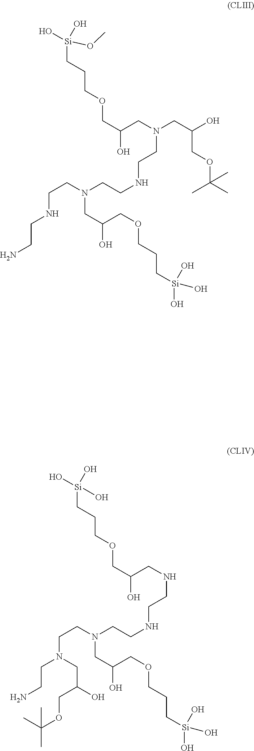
[Si](CCCOCC(CN(CC(O)COC(C)(C)C)CCNCCN(CCNCCN)CC(COCCC[Si](O)(O)O)O)O)(OC)(O)O.[Si](CCCOCC(CNCCNCCN(CCN(CCN)CC(O)COC(C)(C)C)CC(COCCC[Si](O)(O)O)O)O)(O)(O)O
